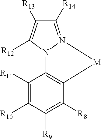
C1([R11])=C([R10])C([R9])=C([R8])C2=C1N1C([R12])=C([R13])C([R14])=N1[M]2
